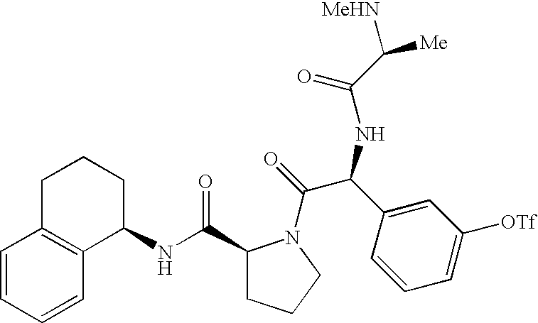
C1=CC=CC2=C1CCCC2NC(C1CCCN1C(=O)C(C1=CC([OTf])=CC=C1)NC(C([Me])[MeHN])=O)=O
